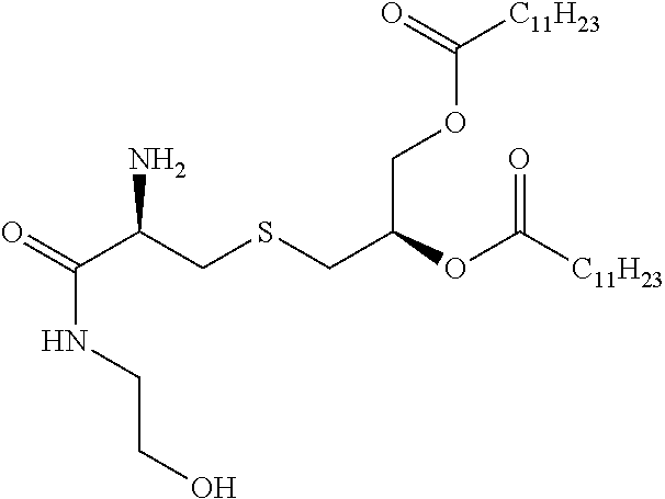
O=C(C(CSCC(OC([C11H23])=O)COC([C11H23])=O)N)NCCO
